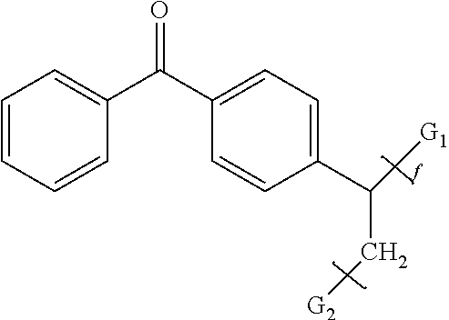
C1=CC=CC(C(C2=CC=C(C(C[G2])[G1])C=C2)=O)=C1
